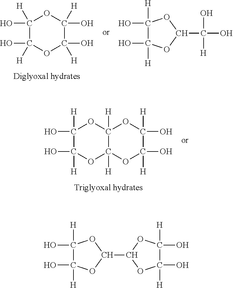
C1([H])(O)C([H])(O)OC(O)([H])C(O)([H])O1.C1([H])(O)C([H])(O)OC(C([H])(O)O)O1.C1([H])(O)C([H])(O)OC2([H])C([H])(O1)OC([H])(O)C([H])(O)O2.C1([H])(O)C([H])(O)OC(C2OC([H])(O)C([H])(O)O2)O1
